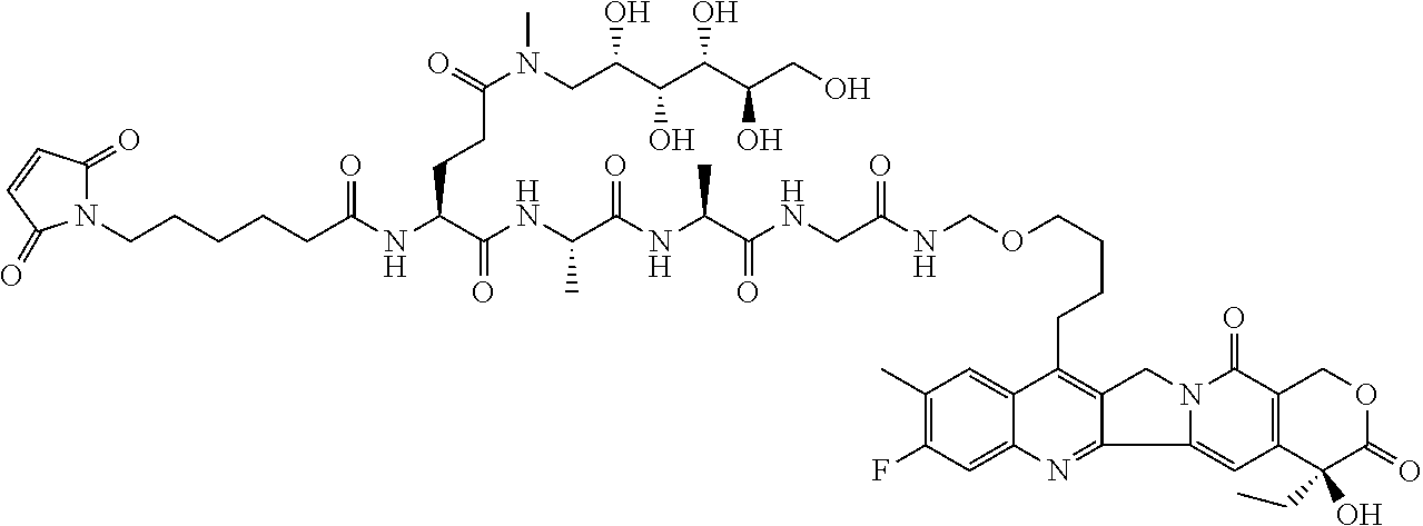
C1(C)=C(F)C=C2C(=C1)C(CCCCOCNC(CNC(C(NC(C(NC(C(NC(CCCCCN1C(=O)C=CC1=O)=O)CCC(N(CC(C(C(C(CO)O)O)O)O)C)=O)=O)C)=O)C)=O)=O)=C1C(=N2)C2=CC3=C(C(=O)N2C1)COC(=O)C3(CC)O
